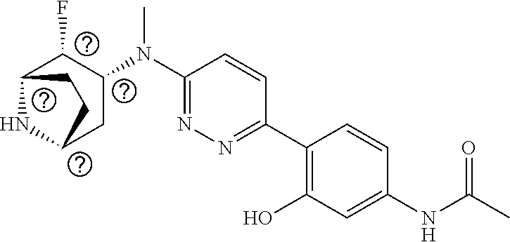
C1(N(C2C(F)C3NC(C2)CC3)C)=NN=C(C2=C(O)C=C(NC(C)=O)C=C2)C=C1
